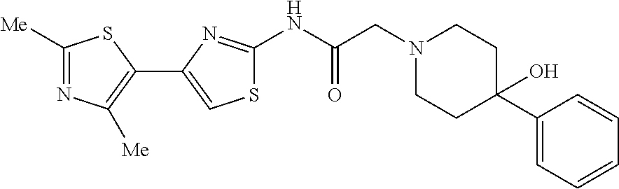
C1([Me])=NC([Me])=C(C2=CSC(NC(CN3CCC(C4=CC=CC=C4)(O)CC3)=O)=N2)S1
